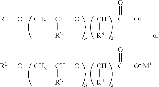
[R1]OCC(OC(C([O- M+])=O)[R3])[R2].[R1]OCC(OC(C(O)=O)[R3])[R2]
